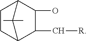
C1(C[R])C2CCC(C1O)C2(C)C
